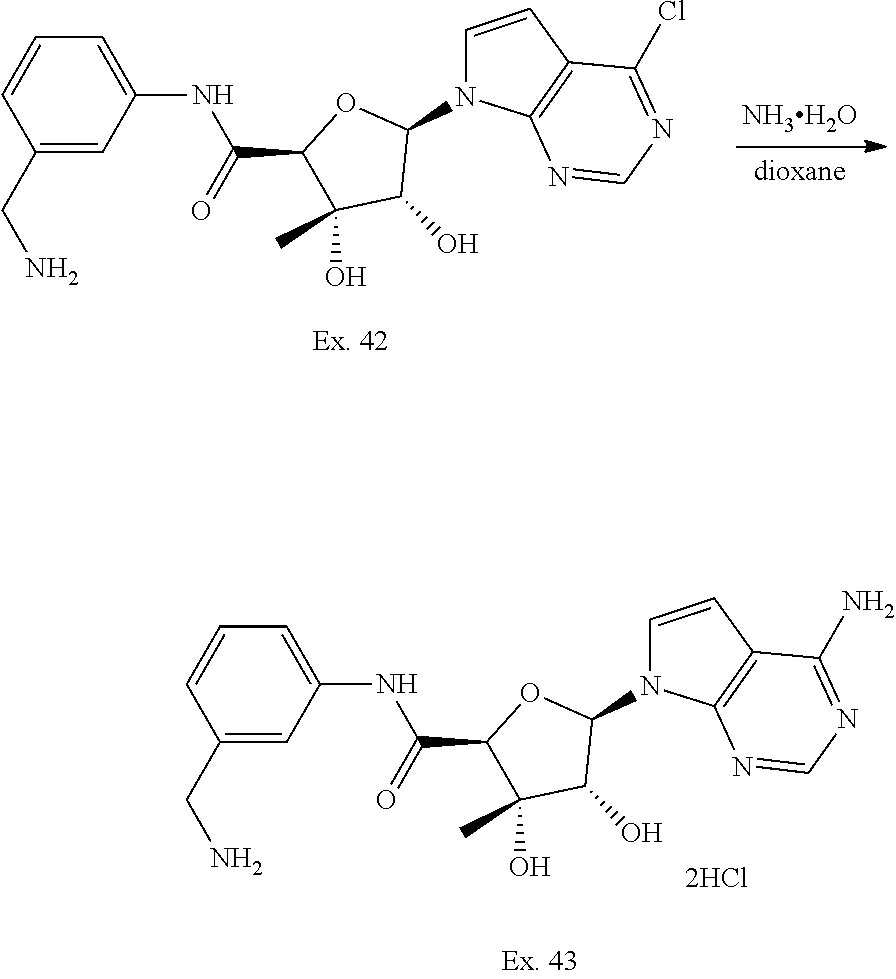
N1(C2OC(C(=O)NC3=CC=CC(CN)=C3)C(O)(C)C2O)C=CC2=C1N=CN=C2Cl.[NH3H2O].N1(C2OC(C(=O)NC3=CC=CC(CN)=C3)C(O)(C)C2O)C=CC2=C1N=CN=C2N
